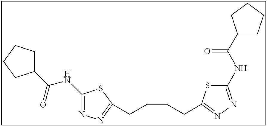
C1(NC(=O)C2CCCC2)=NN=C(CCCCC2=NN=C(NC(=O)C3CCCC3)S2)S1
